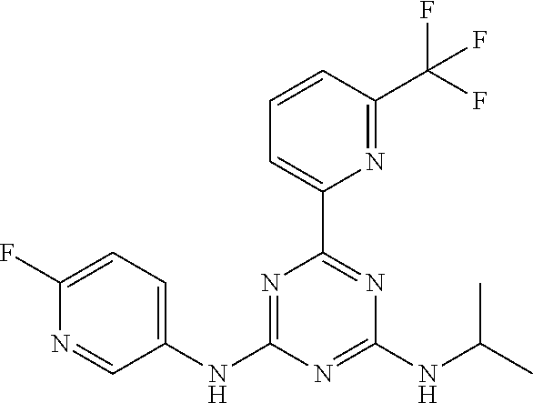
C1=CC(C(F)(F)F)=NC(C2=NC(NC(C)C)=NC(NC3=CC=C(F)N=C3)=N2)=C1
